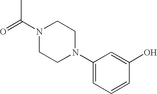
O=C(N1CCN(C2=CC=CC(O)=C2)CC1)C
